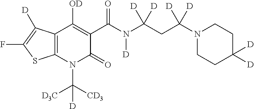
C12=C(N(C([CD3])([D3C])[D])C(=O)C(C(N(C(CC(N3CCC([D])([D])CC3)([D])[D])([D])[D])[D])=O)=C1[OD])SC(F)=C2[D]
